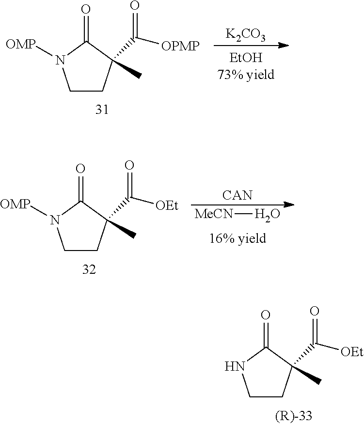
[K2CO3].C1(=O)C(C)(C(=O)[OPMP])CCN1[OMP].[CAN].[MeCN]O.C1(=O)C(C)(C(=O)[OEt])CCN1[OMP].C1(=O)C(C)(C(=O)[OEt])CCN1
